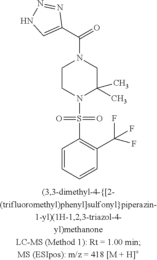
C1CN(S(=O)(=O)C2=C(C(F)(F)F)C=CC=C2)C(C)(C)CN1C(C1=CNN=N1)=O
